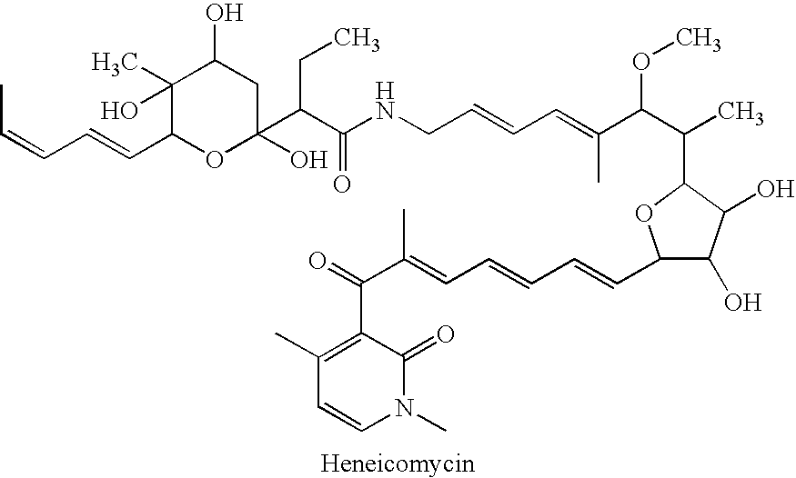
CC=CC=CC1OC(O)(C(C(NCC=CC=C(C(C(C)C2C(O)C(O)C(C=CC=CC=C(C(=O)C3=C(C)C=CN(C)C3=O)C)O2)OC)C)=O)CC)CC(O)C1(C)O
